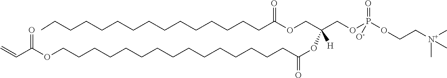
C=CC(OCCCCCCCCCCCCCCCC(OC(COC(CCCCCCCCCCCCCCC)=O)(COP(OCC[N+](C)(C)C)(=O)[O-])[H])=O)=O
